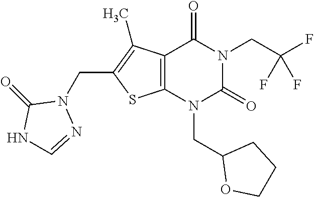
C12=C(N(CC3OCCC3)C(=O)N(CC(F)(F)F)C1=O)SC(CN1C(=O)NC=N1)=C2C
